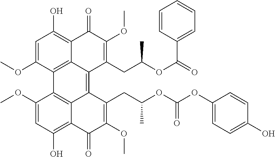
C1=C(OC)C2=C3C(=C1O)C(=O)C(OC)=C(CC(OC(=O)C1=CC=CC=C1)C)C3=C1C3=C2C(OC)=CC(O)=C3C(=O)C(OC)=C1CC(OC(OC1=CC=C(O)C=C1)=O)C
